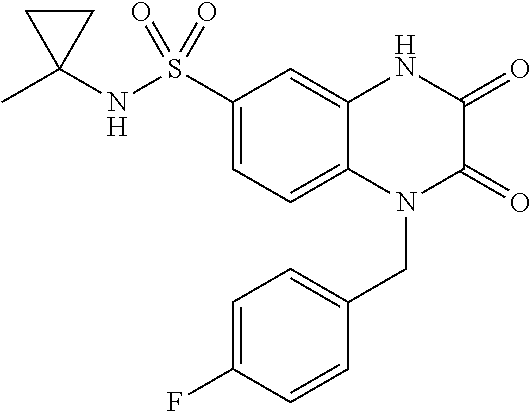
C1(S(NC2(C)CC2)(=O)=O)=CC=C2C(=C1)NC(=O)C(=O)N2CC1=CC=C(F)C=C1
